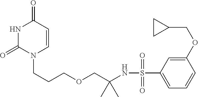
N1C(=O)N(CCCOCC(NS(C2=CC=CC(OCC3CC3)=C2)(=O)=O)(C)C)C=CC1=O
